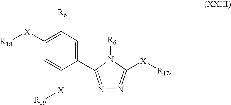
[R18][X]C1=C([R6])C=C(C2=NN=C([X][R17])N2[R6])C([X][R19])=C1
